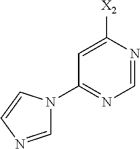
C1(N2C=NC=C2)=NC=NC([X2])=C1
